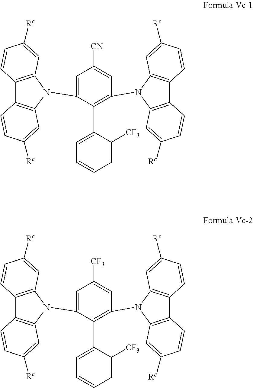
C1=C(N2C3=C(C4=C2C=C([Rc])C=C4)C=CC([Rc])=C3)C(C2=CC=CC=C2[CF3])=C(N2C3=C(C4=C2C=C([Rc])C=C4)C=CC([Rc])=C3)C=C1[CN].C1=C(N2C3=C(C4=C2C=C([Rc])C=C4)C=CC([Rc])=C3)C(C2=CC=CC=C2[CF3])=C(N2C3=C(C4=C2C=C([Rc])C=C4)C=CC([Rc])=C3)C=C1[CF3]
